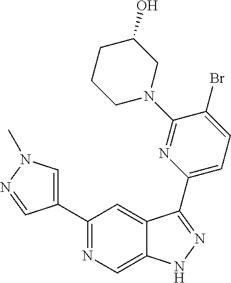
C1(C2=CN(C)N=C2)=NC=C2C(=C1)C(C1=CC=C(Br)C(N3CC(O)CCC3)=N1)=NN2
